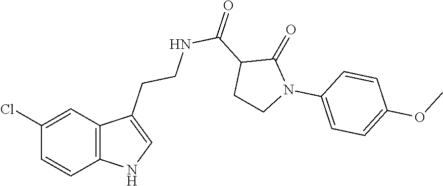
C12=C(C=C(Cl)C=C1)C(CCNC(C1CCN(C3=CC=C(OC)C=C3)C1=O)=O)=CN2
